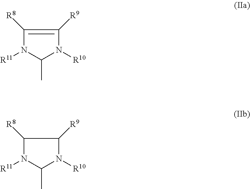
C1(C)N([R10])C([R9])=C([R8])N1[R11].C1(C)N([R10])C([R9])C([R8])N1[R11]
